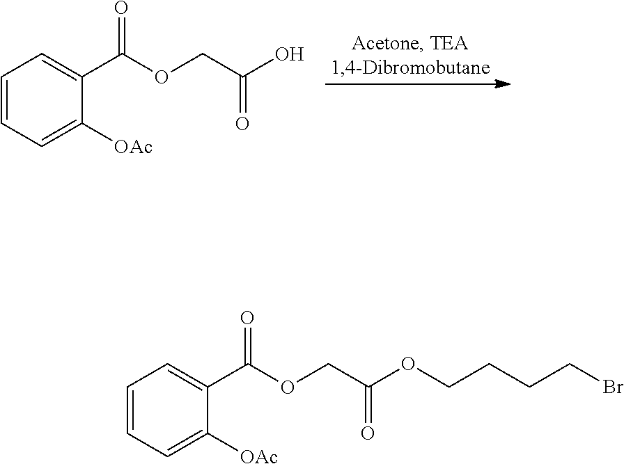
C1=CC=C([OAc])C(C(OCC(O)=O)=O)=C1.C1=CC=C([OAc])C(C(OCC(OCCCCBr)=O)=O)=C1
